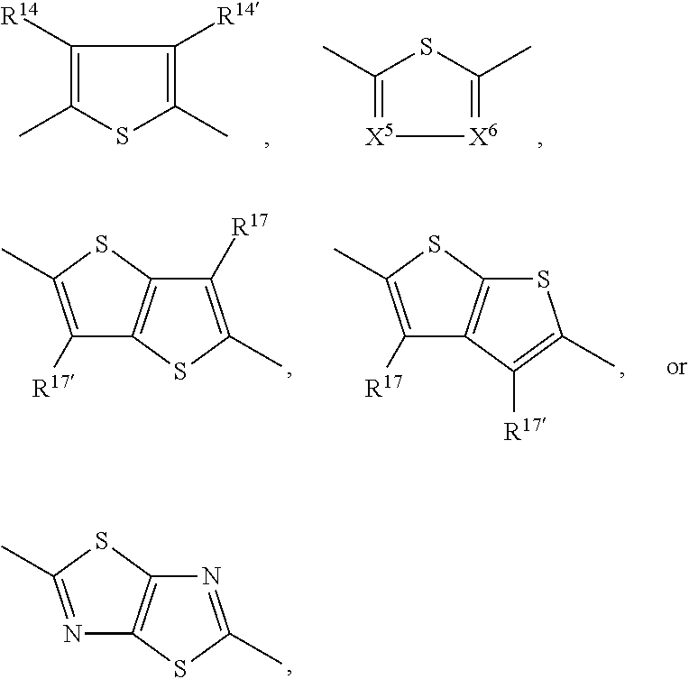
C1([R14])=C(C)SC(C)=C1[R14].[X5]1=C(C)SC(C)=[X6]1.N1=C(C)SC2=C1SC(C)=N2.C1([R17])=C(C)SC2=C1C([R17])=C(C)S2.C1([R17])=C(C)SC2=C1SC(C)=C2[R17]
